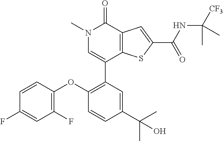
C1(C2=C(OC3=C(F)C=C(F)C=C3)C=CC(C(C)(C)O)=C2)=CN(C)C(=O)C2=C1SC(C(NC([CF3])(C)C)=O)=C2
